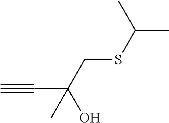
C#CC(O)(CSC(C)C)C
